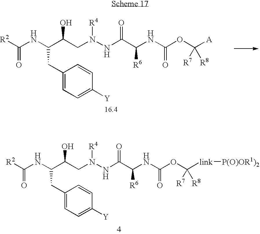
[R2]C(NC(C(CN(NC(C(NC(OC([link][P(O)OR1)2])([R7])[R8])=O)[R6])=O)[R4])O)CC1=CC=C([Y])C=C1)=O.[R2]C(NC(C(CN(NC(C(NC(OC([A])([R7])[R8])=O)[R6])=O)[R4])O)CC1=CC=C([Y])C=C1)=O
